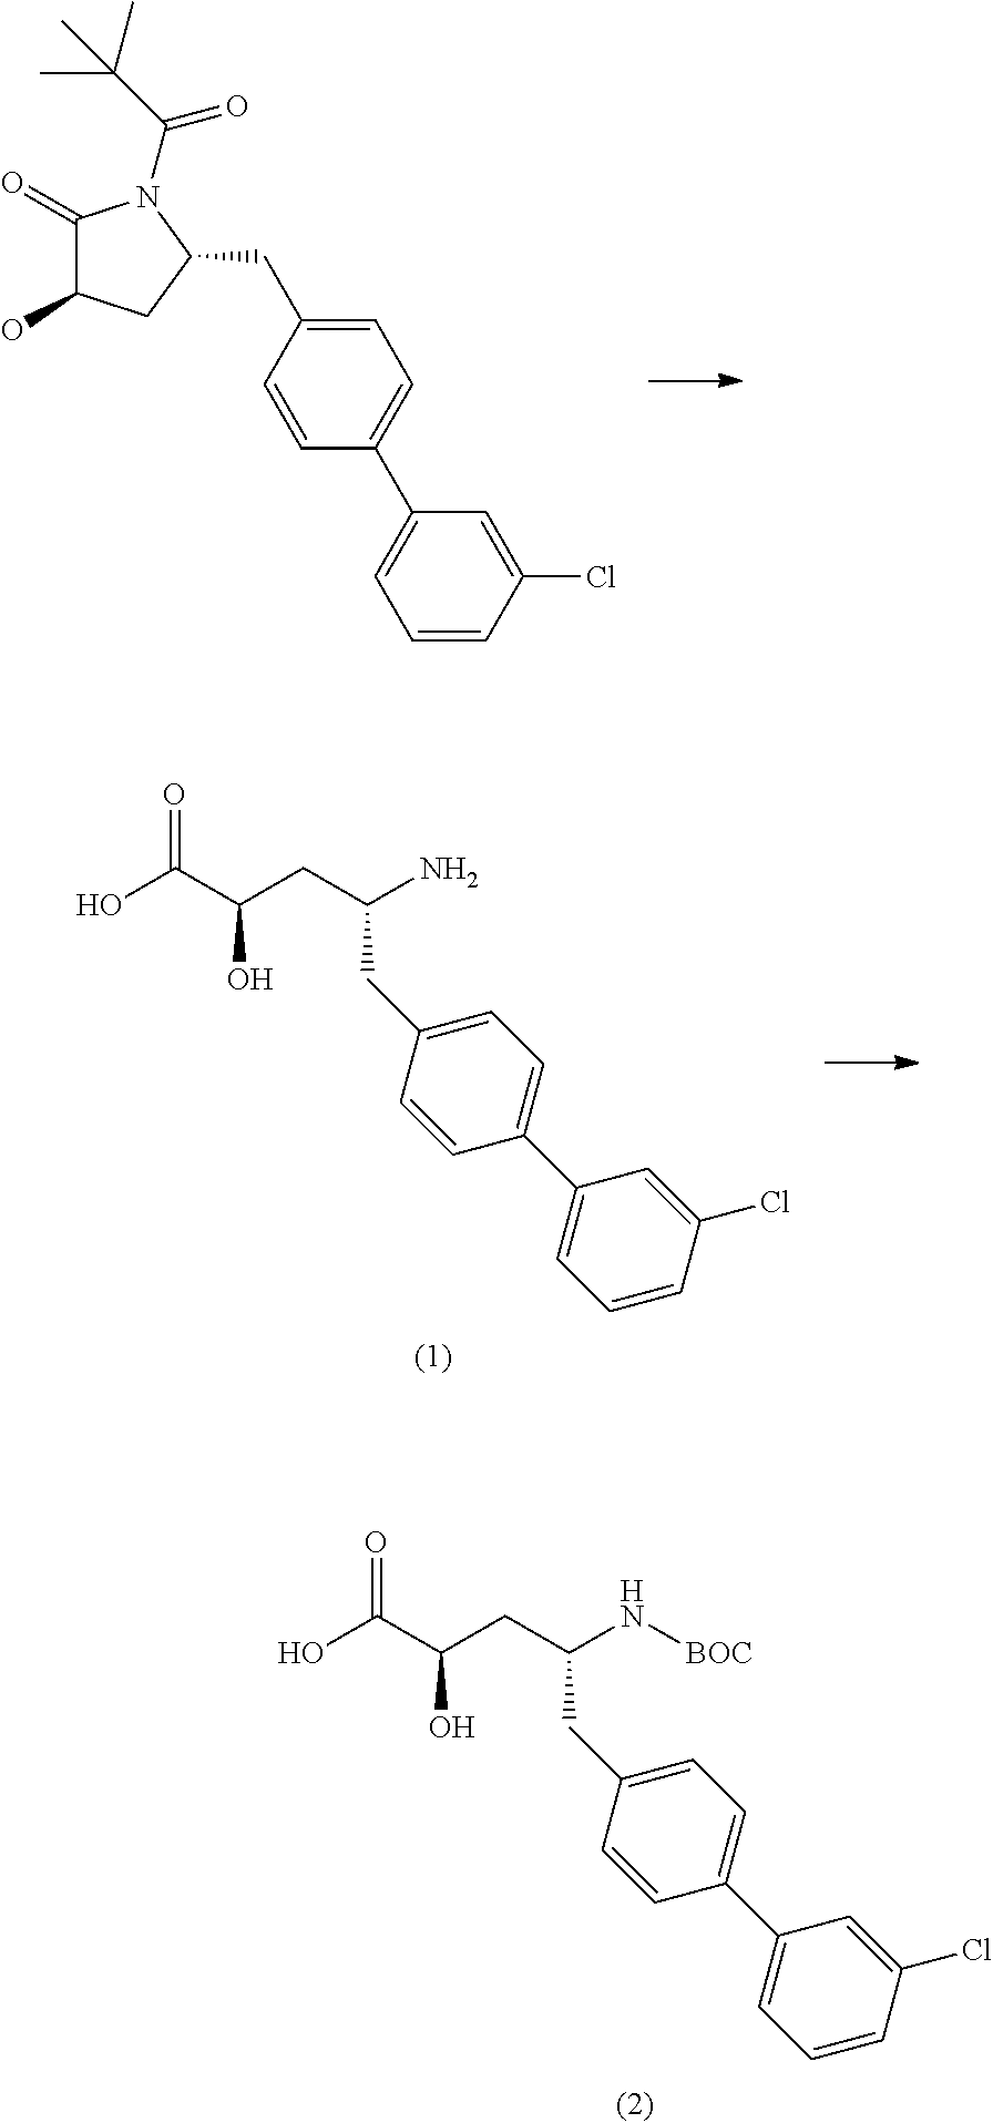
C1(=O)C(O)CC(CC2=CC=C(C3=CC=CC(Cl)=C3)C=C2)N1C(C(C)(C)C)=O.O=C(C(CC(N)CC1=CC=C(C2=CC=CC(Cl)=C2)C=C1)O)O.O=C(C(CC(N[BOC])CC1=CC=C(C2=CC=CC(Cl)=C2)C=C1)O)O
